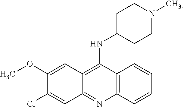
C12=C(N=C3C(=C1NC1CCN(C)CC1)C=C(OC)C(Cl)=C3)C=CC=C2
